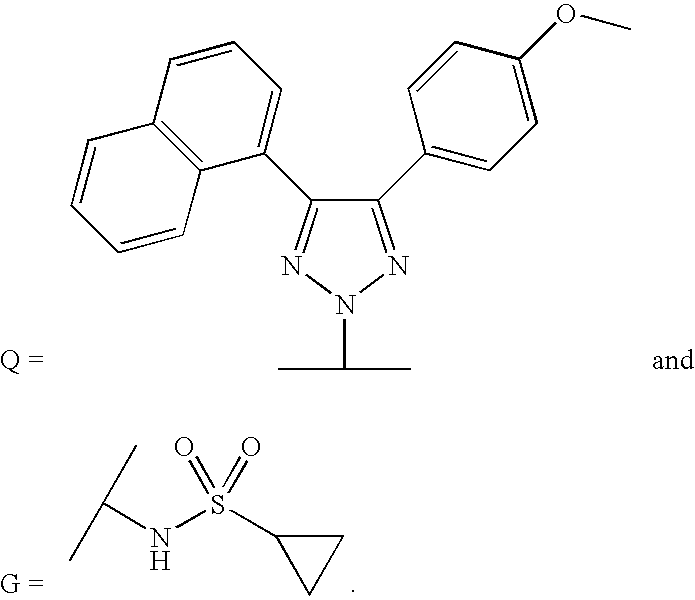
C1(C2=CC=C(OC)C=C2)=NN(C(C)C)N=C1C1=CC=CC2=C1C=CC=C2.C(NS(C1CC1)(=O)=O)(C)C
